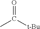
CC([t-Bu])=O
